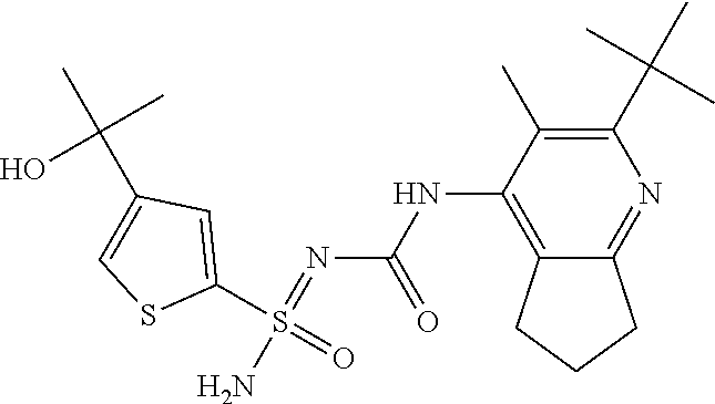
C1(S(=O)(N)=NC(NC2=C3C(=NC(C(C)(C)C)=C2C)CCC3)=O)=CC(C(C)(C)O)=CS1
